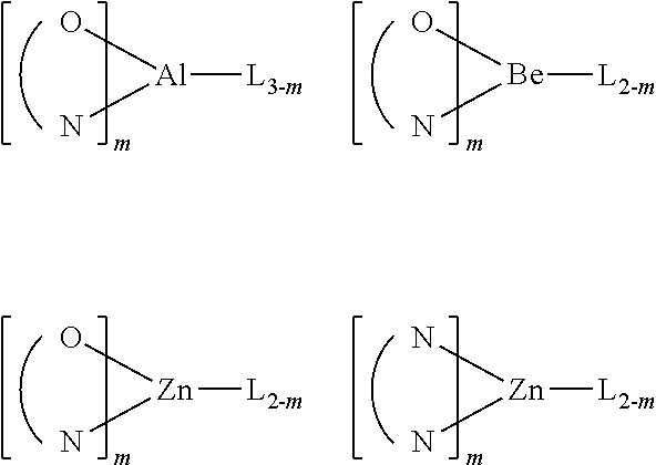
[Al](N)(O)[L3-m].[Be](N)(O)[L2-m].[Zn](N)(O)[L2-m].[Zn](N)(N)[L2-m]
